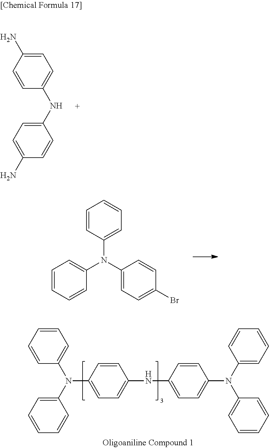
C1=C(N)C=CC(NC2=CC=C(N)C=C2)=C1.C1=CC(N(C2=CC=C(Br)C=C2)C2=CC=CC=C2)=CC=C1.C1=CC(N(C2=CC=CC=C2)C2=CC=CC=C2)=CC=C1NC1=CC=C(N(C2=CC=CC=C2)C2=CC=CC=C2)C=C1
